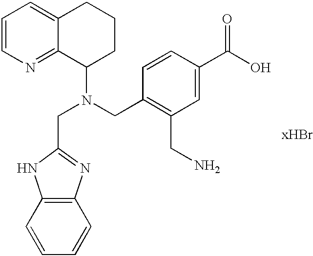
C1=CN=C2C(=C1)CCCC2N(CC1=C(CN)C=C(C(O)=O)C=C1)CC1=NC2=C(N1)C=CC=C2
